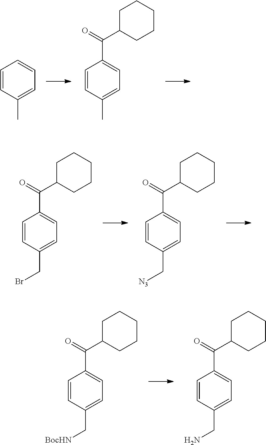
C1=CC(C)=CC=C1.C1=CC(C)=CC=C1C(=O)C1CCCCC1.C1=CC(CBr)=CC=C1C(=O)C1CCCCC1.C1=CC(C[N3])=CC=C1C(=O)C1CCCCC1.C1=CC(C[BocHN])=CC=C1C(=O)C1CCCCC1.C1=CC(CN)=CC=C1C(=O)C1CCCCC1
